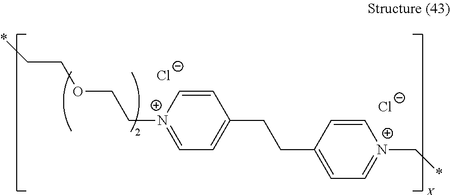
*CCOCC[N+]1=CC=C(CCC2=CC=[N+](C*)C=C2)C=C1.[Cl-].[Cl-]
